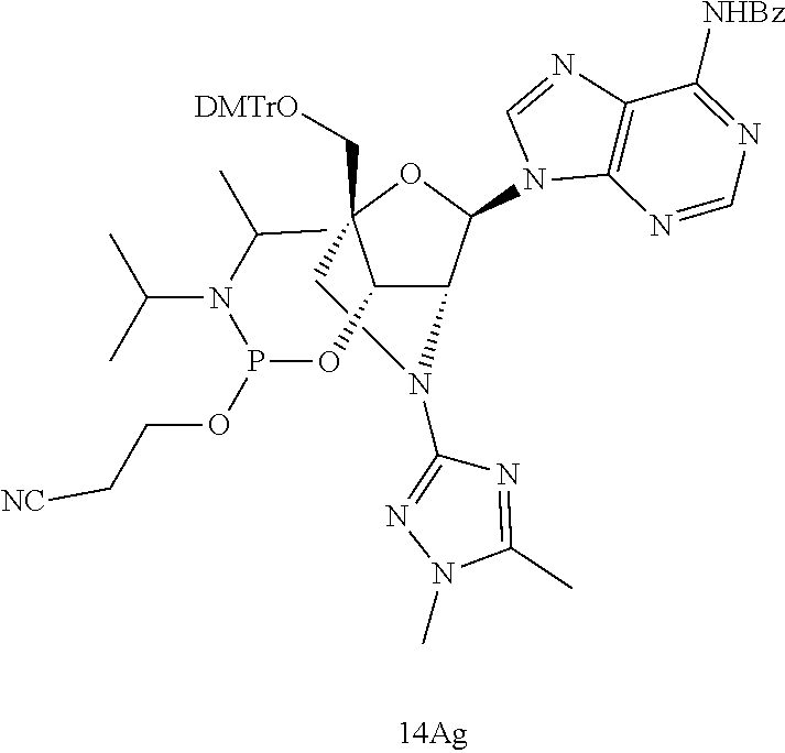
C1(OP(N(C(C)C)C(C)C)OCC[NC])C2C(N3C4=C(N=C3)C([NHBz])=NC=N4)OC1(C[DMTrO])CCN2C1=NN(C)C(C)=N1
